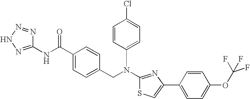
N(C1=NC(C2=CC=C(OC(F)(F)F)C=C2)=CS1)(CC1=CC=C(C(NC2=NNN=N2)=O)C=C1)C1=CC=C(Cl)C=C1
